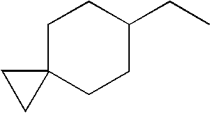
C1C2(CCC(CC)C1)CC2
